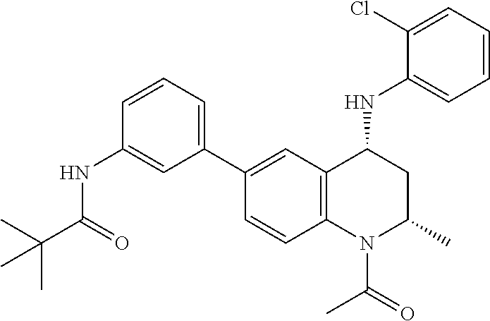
C1(NC2CC(C)N(C(C)=O)C3=C2C=C(C2=CC=CC(NC(C(C)(C)C)=O)=C2)C=C3)=CC=CC=C1Cl
